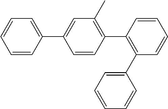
C1=CC(C2=CC(C)=C(C3=C(C4=CC=CC=C4)C=CC=C3)C=C2)=CC=C1
